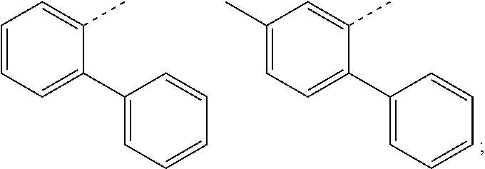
C1=CC=C(C2=CC=CC=C2)C(C)=C1.C1(C)=CC=C(C2=CC=CC=C2)C(C)=C1
